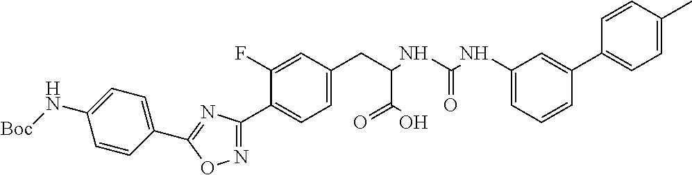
C1=C(F)C(C2=NOC(C3=CC=C(N[Boc])C=C3)=N2)=CC=C1CC(C(=O)O)NC(=O)NC1=CC=CC(C2=CC=C(C)C=C2)=C1
